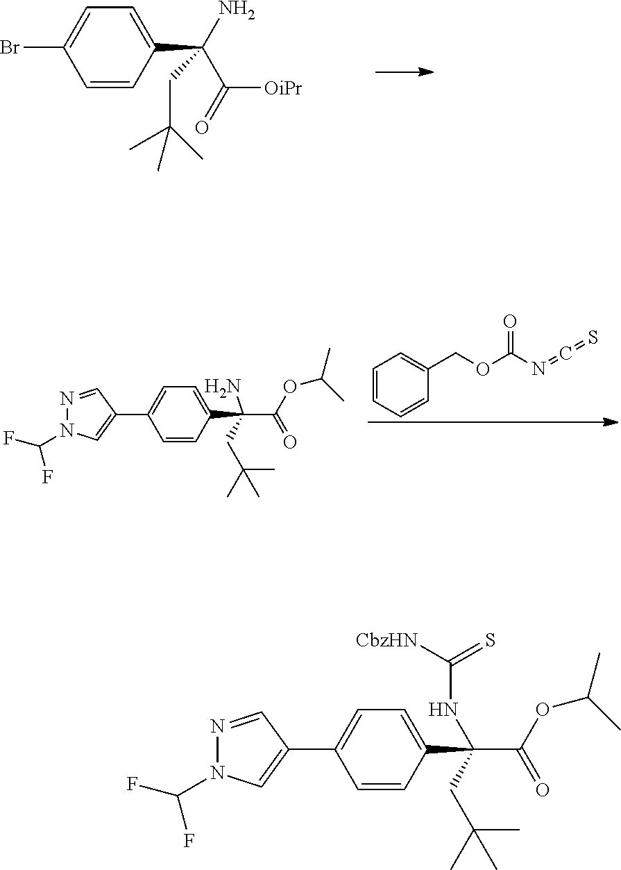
C1=CC(C(N)(C([OiPr])=O)CC(C)(C)C)=CC=C1Br.C1=CC=CC(COC(N=C=S)=O)=C1.C1=CC(C(CC(C)(C)C)(N)C(OC(C)C)=O)=CC=C1C1=CN(C(F)F)N=C1.C1=CC(C(CC(C)(C)C)(NC([CbzHN])=S)C(OC(C)C)=O)=CC=C1C1=CN(C(F)F)N=C1
